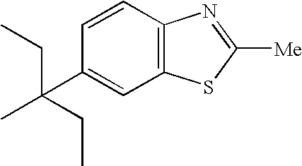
C1=CC2=C(C=C1C(C)(CC)CC)SC([Me])=N2
